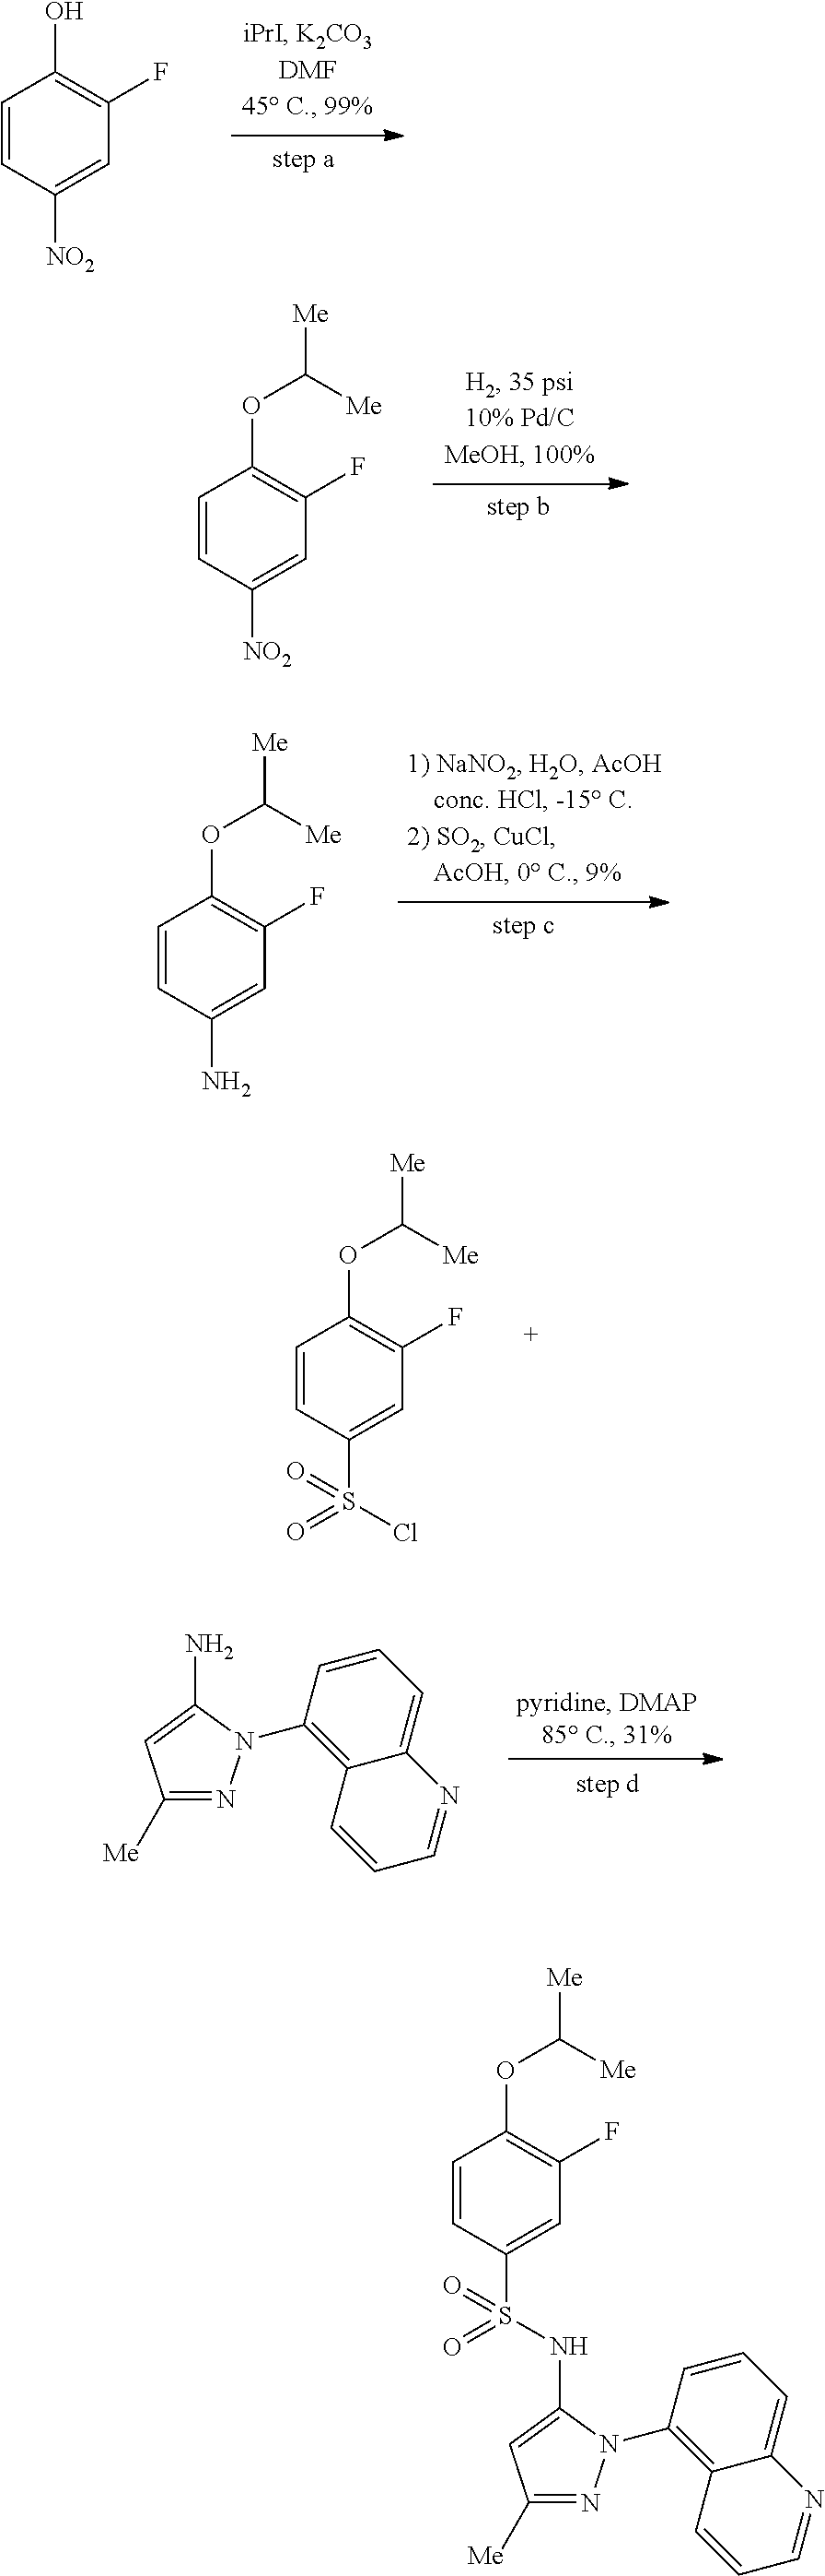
C1=CC([NO2])=CC(F)=C1O.C1=CC([NO2])=CC(F)=C1OC([Me])[Me].C1=CC(N)=CC(F)=C1OC([Me])[Me].C1=CC(S(Cl)(=O)=O)=CC(F)=C1OC([Me])[Me].C1([Me])=NN(C2=C3C(=CC=C2)N=CC=C3)C(N)=C1.C1=CC(S(NC2=CC([Me])=NN2C2=C3C(=CC=C2)N=CC=C3)(=O)=O)=CC(F)=C1OC([Me])[Me]
